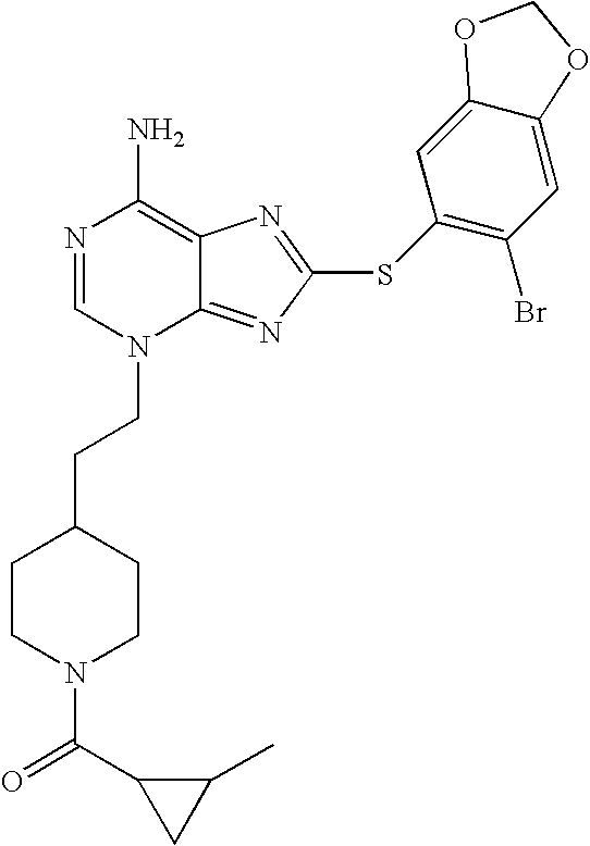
N1=CN(CCC2CCN(C(=O)C3CC3C)CC2)C2=NC(SC3=C(Br)C=C4C(=C3)OCO4)=NC2=C1N
